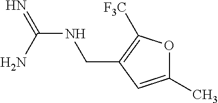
C1(CNC(=N)N)=C([F3C])OC(C)=C1
